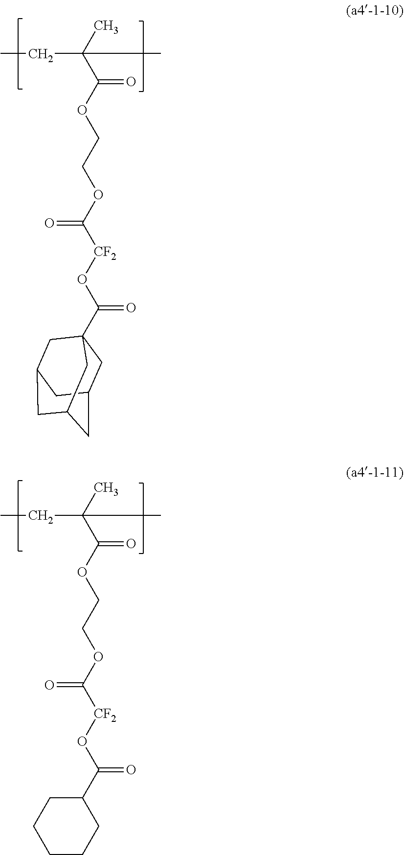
CC(C(OCCOC([CF2]OC(C12CC3CC(CC(C1)C3)C2)=O)=O)=O)(CC)C.CC(C(OCCOC([CF2]OC(C1CCCCC1)=O)=O)=O)(CC)C
